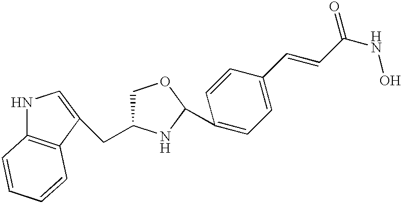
N1C2=C(C(CC3COC(C4=CC=C(C=CC(NO)=O)C=C4)N3)=C1)C=CC=C2
